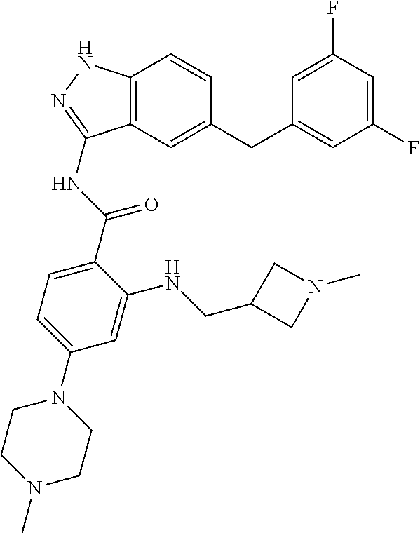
C12=C(C=C(CC3=CC(F)=CC(F)=C3)C=C1)C(NC(=O)C1=CC=C(N3CCN(C)CC3)C=C1NCC1CN(C)C1)=NN2
